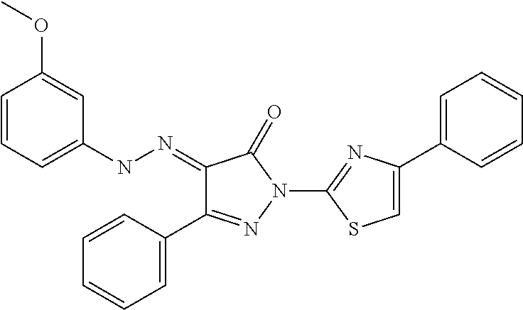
C1(=NNC2=CC=CC(OC)=C2)C(C2=CC=CC=C2)=NN(C2=NC(C3=CC=CC=C3)=CS2)C1=O
